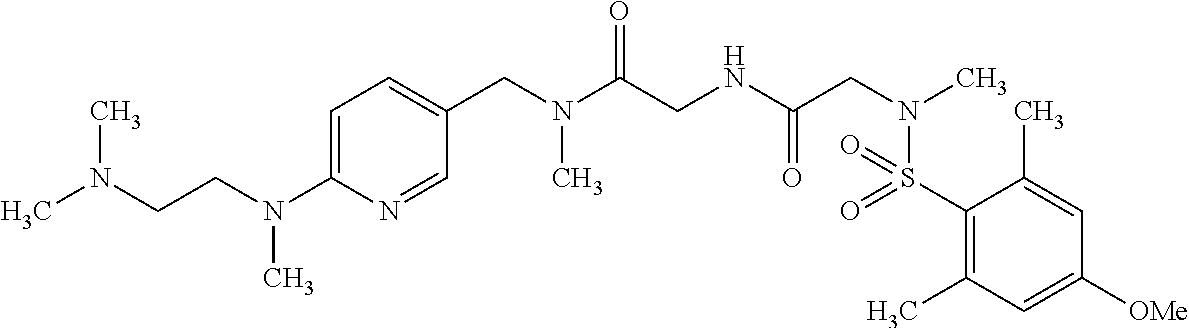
C1=C(N(CCN(C)C)C)N=CC(CN(C(CNC(CN(C)S(=O)(=O)C2=C(C)C=C([OMe])C=C2C)=O)=O)C)=C1
